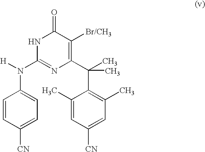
C1(N([H])C2=NC(C(C3=C(C)C=C([CN])C=C3C)(C)C)=C([Br/CH3])C(=O)N2)=CC=C([CN])C=C1
